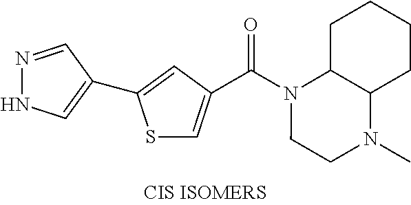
C(N1CCN(C)C2C1CCCC2)(=O)C1=CSC(C2=CNN=C2)=C1
